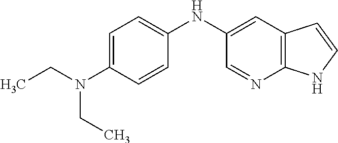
C1(NC2=CC=C(N(CC)CC)C=C2)=CC2=C(N=C1)NC=C2
